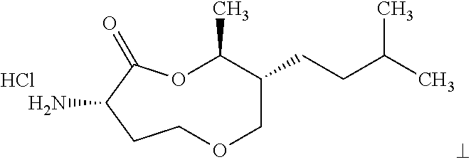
NC1C(=O)OC(C)C(CCC(C)C)COCC1.Cl
